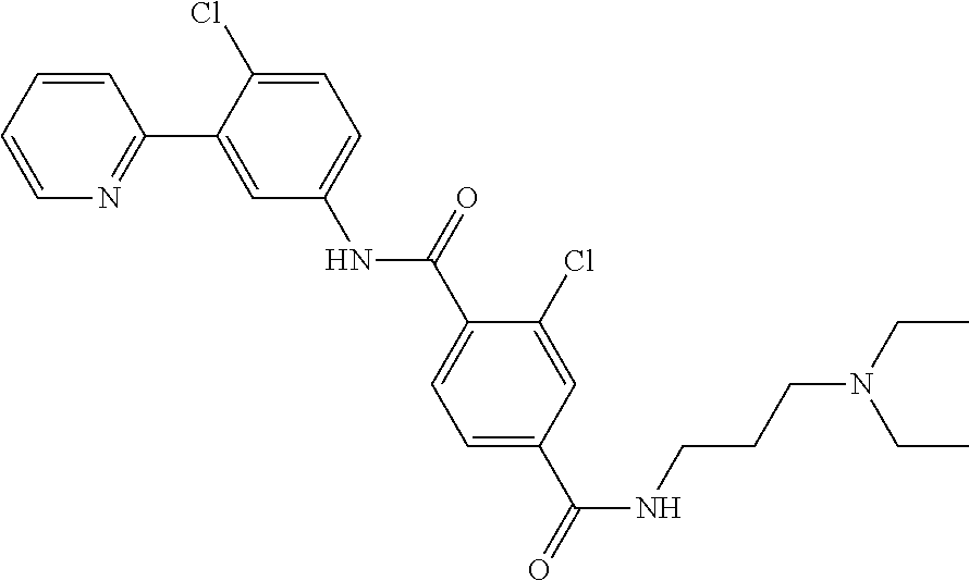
C1=C(Cl)C(C2=NC=CC=C2)=CC(NC(C2=CC=C(C(NCCCN(CC)CC)=O)C=C2Cl)=O)=C1
